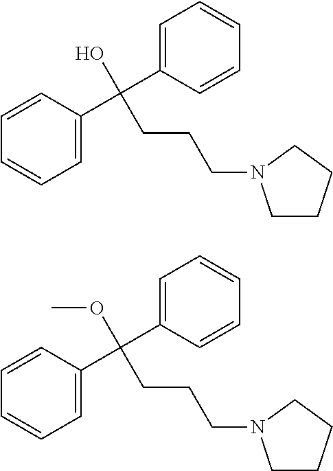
C1=C(C(C2=CC=CC=C2)(O)CCCN2CCCC2)C=CC=C1.C1=C(C(C2=CC=CC=C2)(OC)CCCN2CCCC2)C=CC=C1
